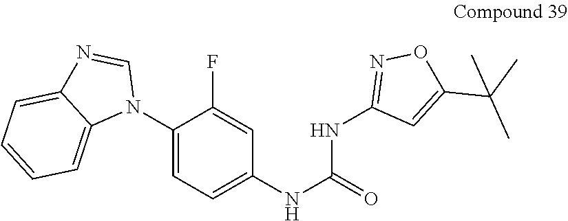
C1(N2C=NC3=CC=CC=C23)=CC=C(NC(=O)NC2=NOC(C(C)(C)C)=C2)C=C1F
